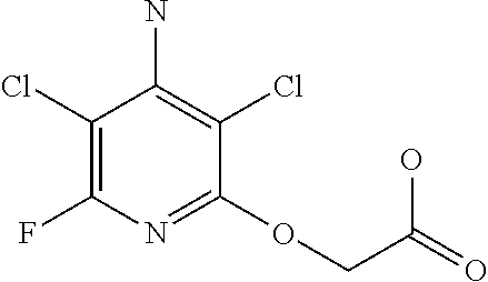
C1(Cl)=C(F)N=C(OCC(O)=O)C(Cl)=C1N
